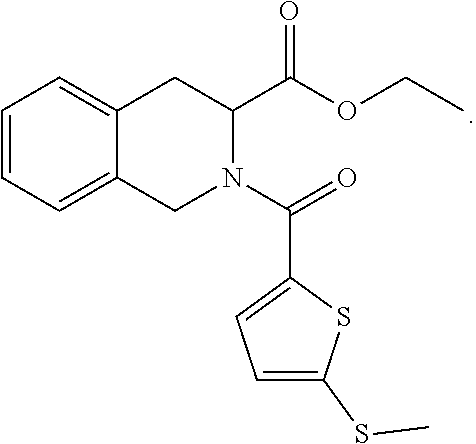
C12=CC=CC=C1CN(C(C1=CC=C(SC)S1)=O)C(C(OCC)=O)C2
